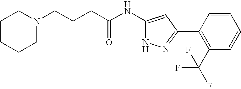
C(CCC(NC1=CC(C2=C(C(F)(F)F)C=CC=C2)=NN1)=O)N1CCCCC1
